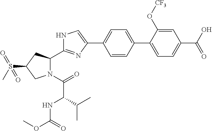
C1(C2=CC=C(C3=CC=C(C(O)=O)C=C3O[CF3])C=C2)=CNC(C2N(C(=O)C(C(C)C)NC(OC)=O)CC(S(=O)(C)=O)C2)=N1
